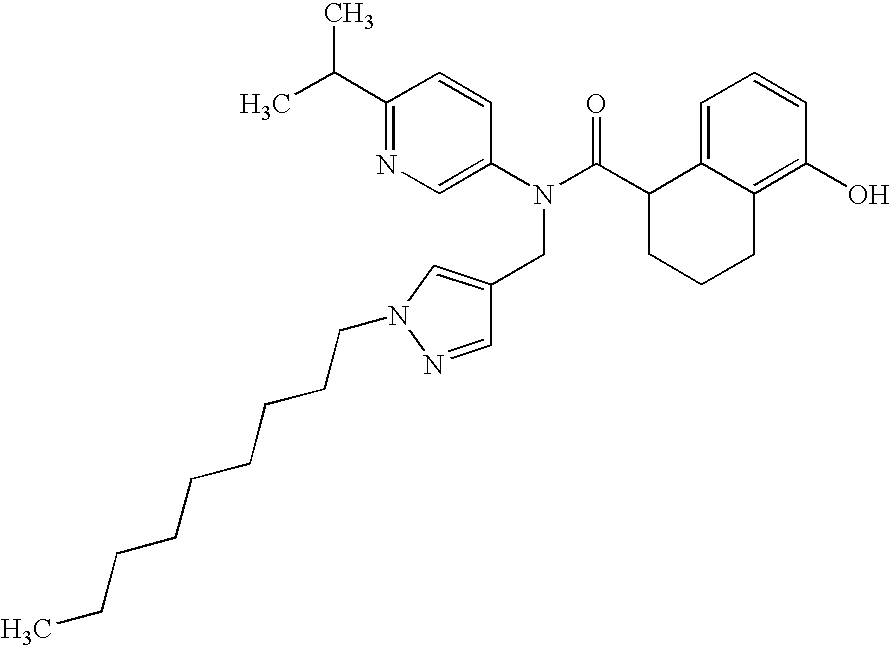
C1(C(C)C)=NC=C(N(C(C2CCCC3=C(O)C=CC=C23)=O)CC2=CN(CCCCCCCCC)N=C2)C=C1
